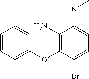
C1=CC=C(OC2=C(N)C(NC)=CC=C2Br)C=C1
